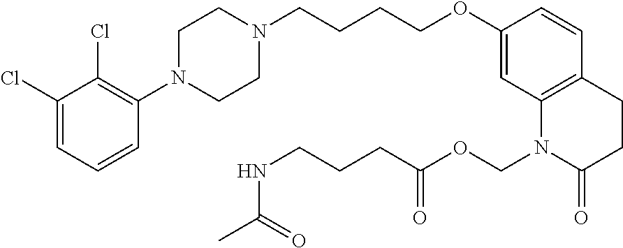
C1(Cl)=CC=CC(N2CCN(CCCCOC3=CC4=C(C=C3)CCC(=O)N4COC(CCCNC(C)=O)=O)CC2)=C1Cl
